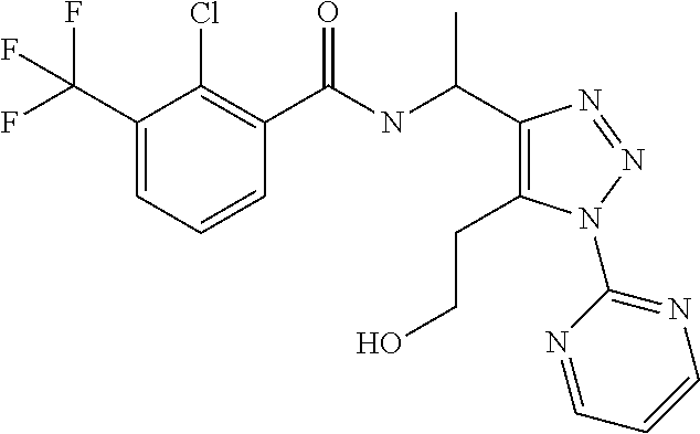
C1(C(F)(F)F)=CC=CC(C(NC(C)C2=C(CCO)N(C3=NC=CC=N3)N=N2)=O)=C1Cl
